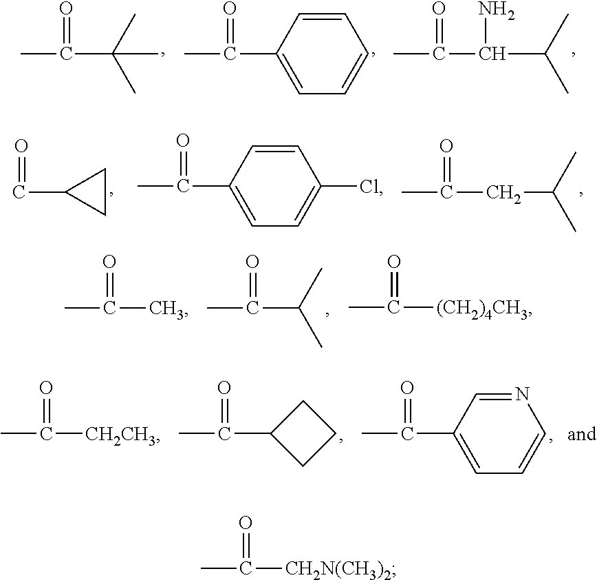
CC(=O)C(C)(C)C.CC(=O)C1=CC=CC=C1.CC(=O)C(N)C(C)C.CC(=O)C.CC(=O)C(C)C.CC(=O)[(CH2)4CH3].CC(=O)[CH2CH3].CC(=O)C1CCC1.CC(=O)C1=CC=CN=C1.C(=O)C1CC1.CC(=O)C1=CC=C(Cl)C=C1.CC(=O)CC(C)C.CC(=O)[CH2N(CH3)2]
